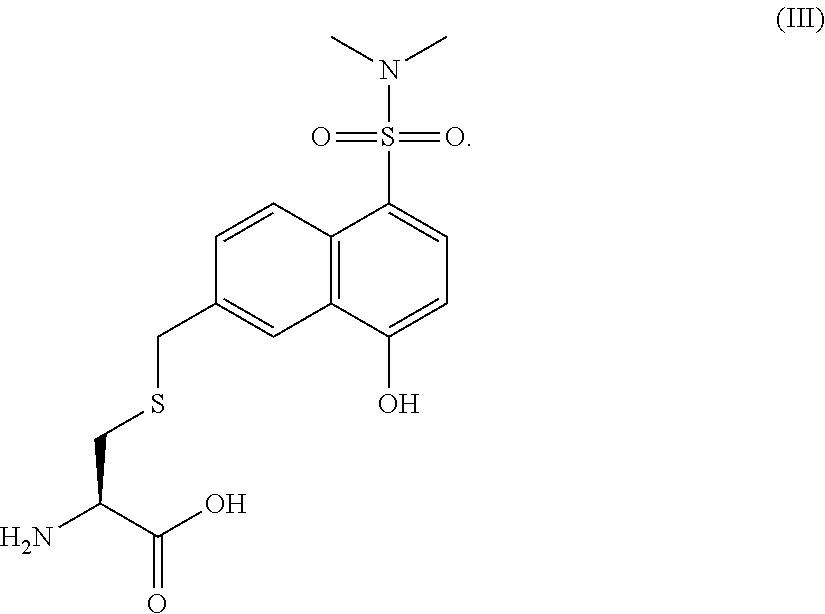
C12=C(C(O)=CC=C1S(N(C)C)(=O)=O)C=C(CSCC(N)C(O)=O)C=C2
